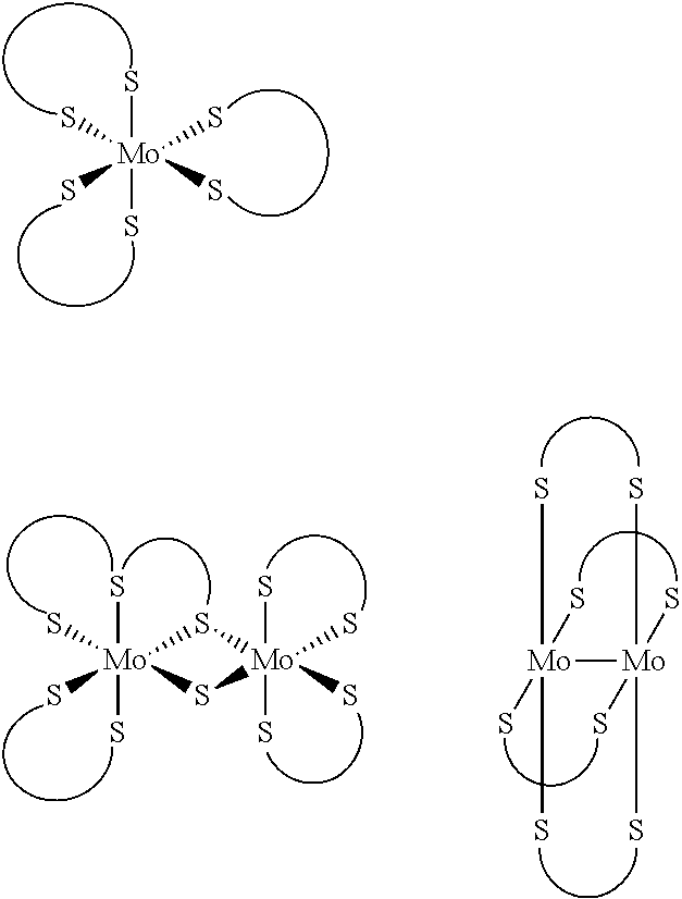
S[Mo](S)(S)(S)(S)S.S[Mo]1(S)(S)(S)S[Mo](S)(S)(S)(S)S1.[Mo]([Mo](S)(S)(S)S)(S)(S)(S)S
